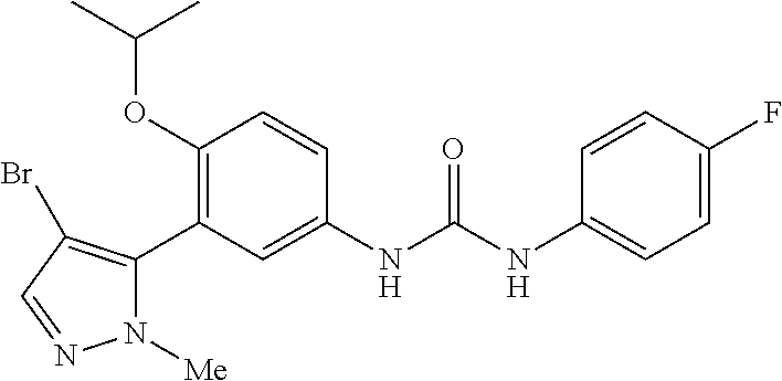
C1(OC(C)C)=C(C2=C(Br)C=NN2[Me])C=C(NC(NC2=CC=C(F)C=C2)=O)C=C1
